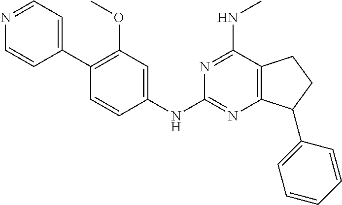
C1(C2=CC=NC=C2)=C(OC)C=C(NC2=NC3=C(C(NC)=N2)CCC3C2=CC=CC=C2)C=C1
